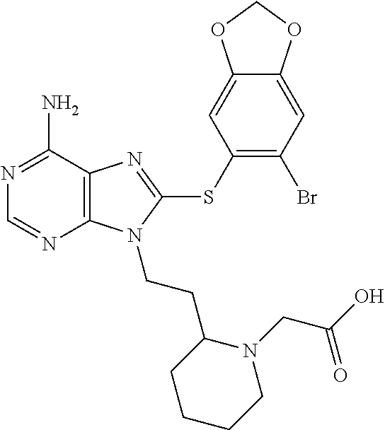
N1=C(N)C2=C(N=C1)N(CCC1CCCCN1CC(O)=O)C(SC1=C(Br)C=C3C(=C1)OCO3)=N2
